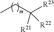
C(C([R23])([R21])[R22])C
